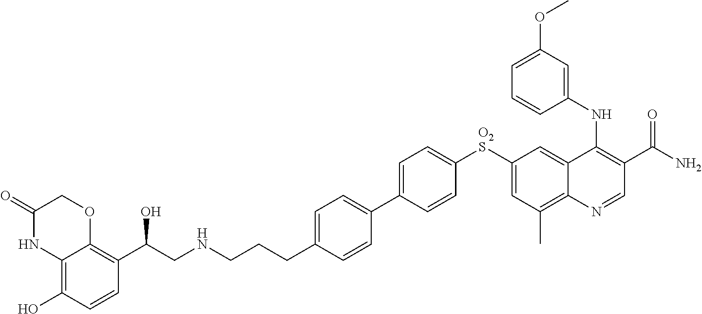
C1=C(C2=CC=C(CCCNCC(C3=C4C(=C(O)C=C3)NC(=O)CO4)O)C=C2)C=CC([O2S]C2=CC(C)=C3C(=C2)C(NC2=CC(OC)=CC=C2)=C(C(=O)N)C=N3)=C1
